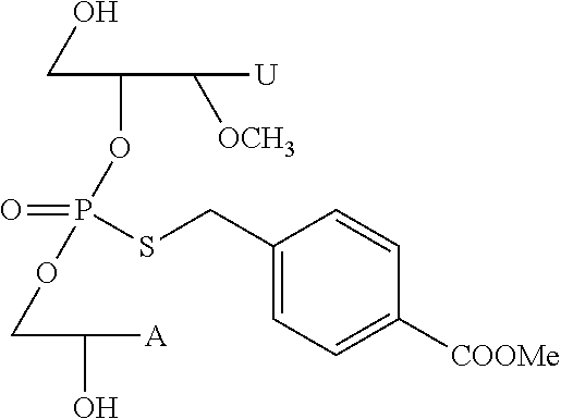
C(C(OP(=O)(OCC(O)[A])SCC1=CC=C([COOMe])C=C1)C([U])[OCH3])O
